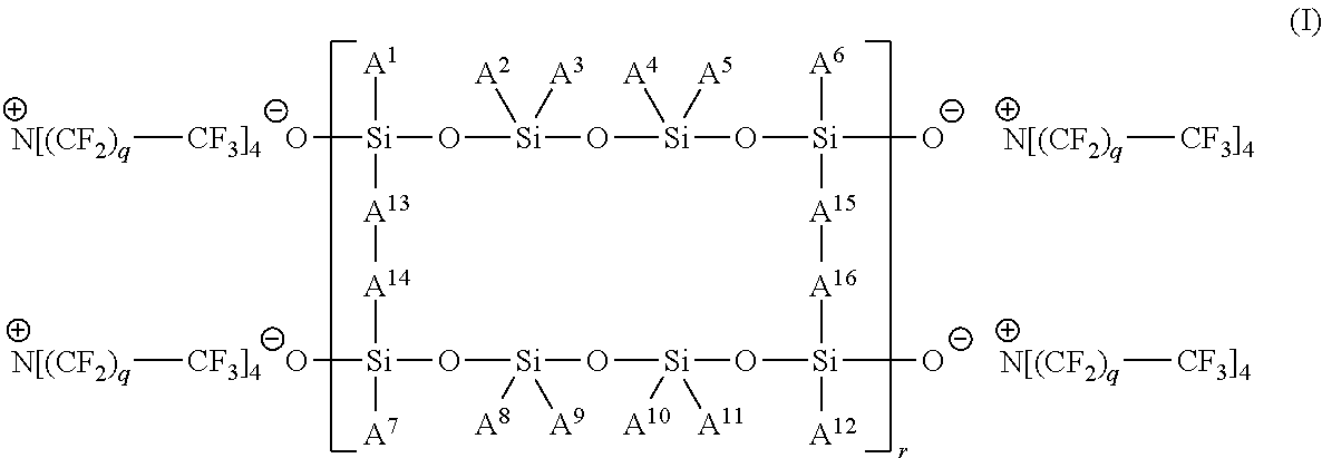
[N[(CF2)q][CF3]4].[CF3]4][N[(CF2)q].[O-][Si]1([A1])O[Si]([A2])([A3])O[Si]([A4])([A5])O[Si]([A6])([O-])[A15][A16][Si]([A12])([O-])O[Si]([A10])([A11])O[Si]([A8])([A9])O[Si]([A7])(O)[A14][A13]1.[N[(CF2)q][CF3]4].[CF3]4][N[(CF2)q]
